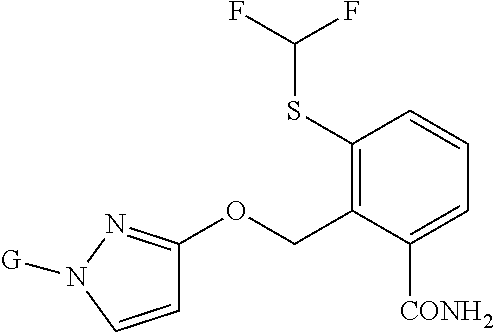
C1=CN([G])N=C1OCC1=C(SC(F)F)C=CC=C1[CONH2]
